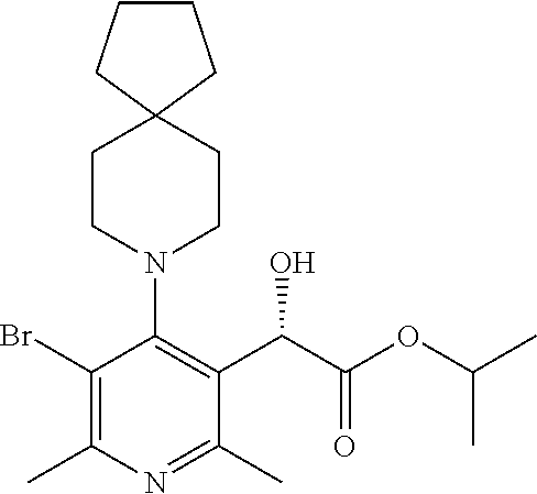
C1(Br)=C(C)N=C(C)C(C(C(OC(C)C)=O)O)=C1N1CCC2(CC1)CCCC2
